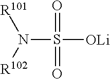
S([OLi])(N([R102])[R101])(=O)=O
